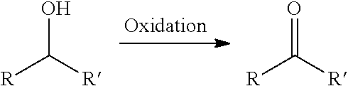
OC([R])[R].O=C([R])[R]
